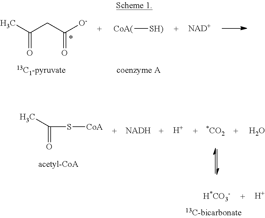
CC(S[CoA])=O.[NADH].[H].[*CO2].O.[H*CO3-].[H].CC(CC([O-])=O)=O.[NAD+].[CoA(][SH)]
